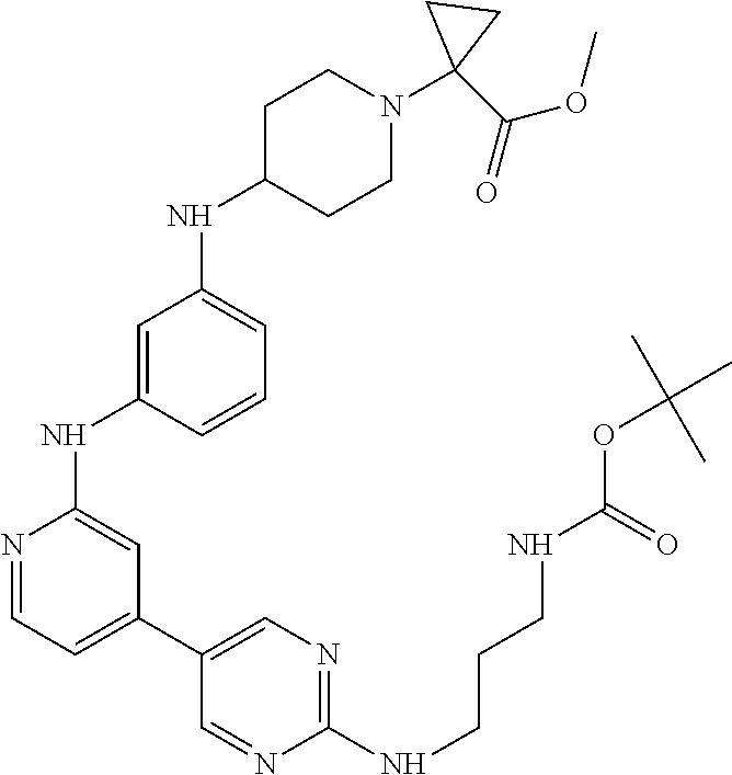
N1=CC=C(C2=CN=C(NCCCNC(OC(C)(C)C)=O)N=C2)C=C1NC1=CC(NC2CCN(C3(C(OC)=O)CC3)CC2)=CC=C1
